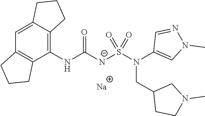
[Na].C1(NC([N-]S(N(C2=CN(C)N=C2)CC2CCN(C)C2)(=O)=O)=O)=C2C(=CC3=C1CCC3)CCC2
